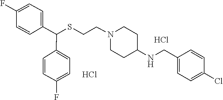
S(CCN1CCC(NCC2=CC=C(Cl)C=C2)CC1)C(C1=CC=C(F)C=C1)C1=CC=C(F)C=C1.Cl.Cl
